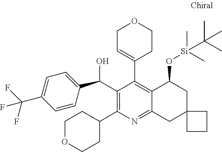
C1=CC(C(C2=C(C3CCOCC3)N=C3C(=C2C2=CCOCC2)C(O[Si](C)(C)C(C)(C)C)CC2(C3)CCC2)O)=CC=C1C(F)(F)F
